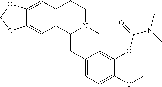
C12=C(C=C3C(=C1)OCO3)CCN1C2CC2=CC=C(OC)C(OC(N(C)C)=O)=C2C1
